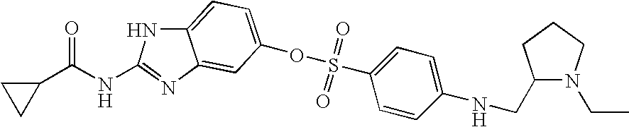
N(C(=O)C1CC1)C1=NC2=CC(OS(=O)(=O)C3=CC=C(NCC4N(CC)CCC4)C=C3)=CC=C2N1
